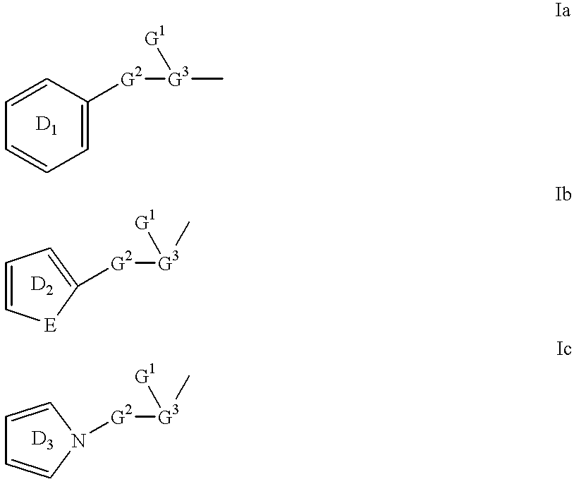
C1=C([G2][G3](C)[G1])C=CC=C1.C1=C[E]C([G2][G3](C)[G1])=C1.C1=CN([G2][G3](C)[G1])C=C1
